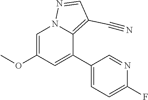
C1(C2=CC(OC)=CN3C2=C(C#N)C=N3)=CC=C(F)N=C1
